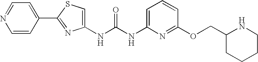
C(NC1=CC=CC(OCC2NCCCC2)=N1)(=O)NC1=CSC(C2=CC=NC=C2)=N1
